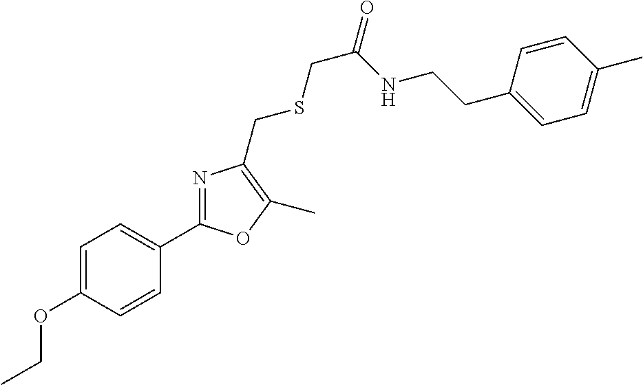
CCOC1=CC=C(C2=NC(CSCC(NCCC3=CC=C(C)C=C3)=O)=C(C)O2)C=C1
